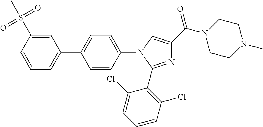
C1(C2=CC=CC(S(C)(=O)=O)=C2)=CC=C(N2C(C3=C(Cl)C=CC=C3Cl)=NC(C(N3CCN(C)CC3)=O)=C2)C=C1
